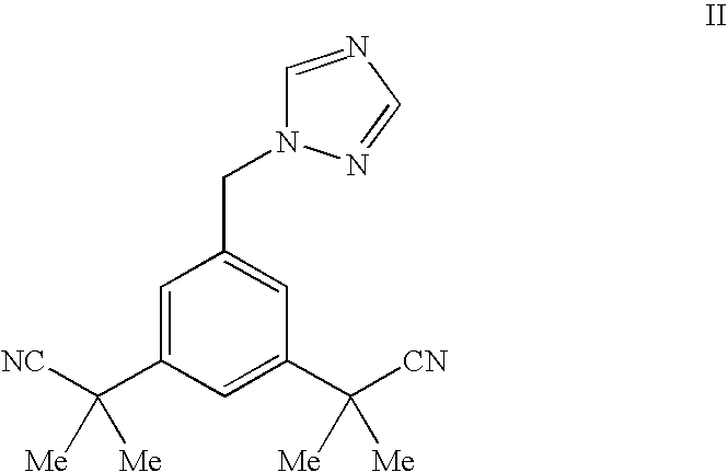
C1=C(C([Me])([NC])[Me])C=C(C([Me])([Me])[CN])C=C1CN1C=NC=N1
